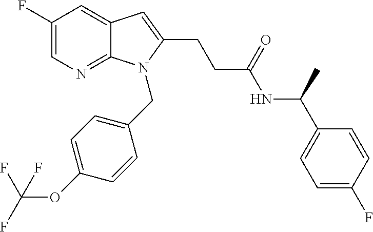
C1(F)=CN=C2C(=C1)C=C(CCC(NC(C1=CC=C(F)C=C1)C)=O)N2CC1=CC=C(OC(F)(F)F)C=C1
